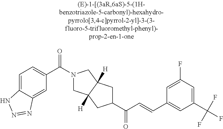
C1=C2C(=CC(C(N3CC4([H])C([H])(C3)CC(C(=O)C=CC3=CC(C(F)(F)F)=CC(F)=C3)C4)=O)=C1)N=NN2
